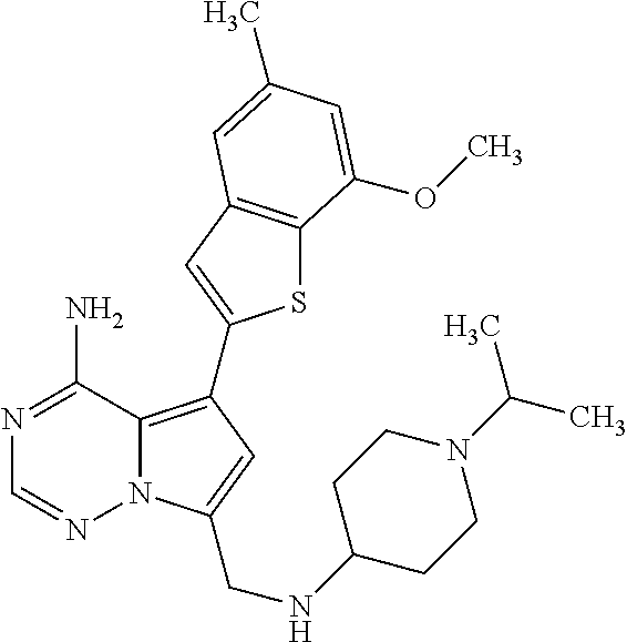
C12=C(C3=CC4=C(S3)C(OC)=CC(C)=C4)C=C(CNC3CCN(C(C)C)CC3)N1N=CN=C2N
